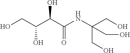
C(O)(C(NC(CO)(CO)CO)=O)C(CO)O
